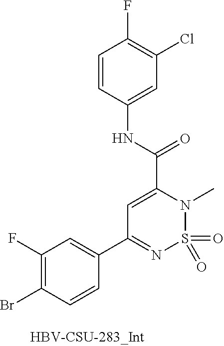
C1(F)=C(Br)C=CC(C2=NS(=O)(=O)N(C)C(C(NC3=CC(Cl)=C(F)C=C3)=O)=C2)=C1
